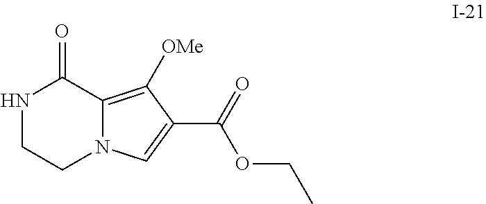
C12=C([OMe])C(C(=O)OCC)=CN1CCNC2=O
